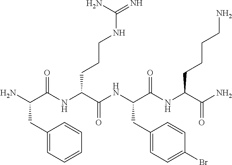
NC(C(NC(C(NC(C(NC(C(N)=O)CCCCN)=O)CC1=CC=C(Br)C=C1)=O)CCCNC(=N)N)=O)CC1=CC=CC=C1
